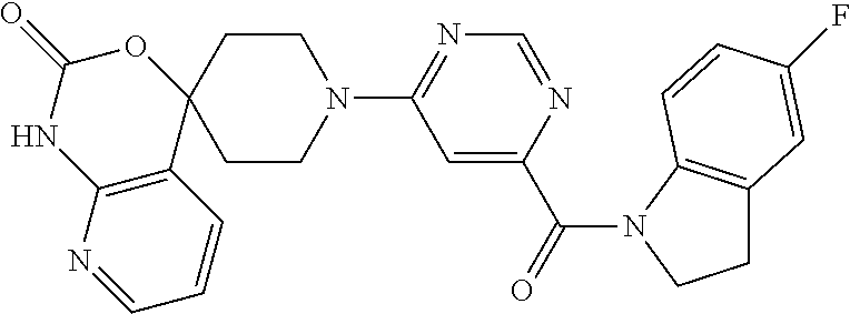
C12(CCN(C3=NC=NC(C(=O)N4C5=C(CC4)C=C(F)C=C5)=C3)CC1)OC(=O)NC1=C2C=CC=N1
